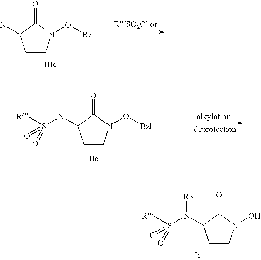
C1CN(O[Bzl])C(=O)C1N.C1CN(O[Bzl])C(=O)C1NS([R])(=O)=O.C1CN(O)C(=O)C1N(S([R])(=O)=O)[R3]
